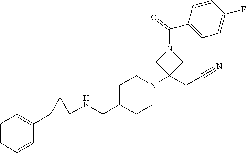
C1=CC=CC(C2C(NCC3CCN(C4(CC#N)CN(C(C5=CC=C(F)C=C5)=O)C4)CC3)C2)=C1
